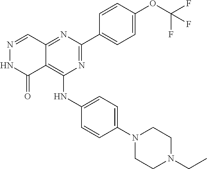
N1=C(C2=CC=C(OC(F)(F)F)C=C2)N=C2C(=C1NC1=CC=C(N3CCN(CC)CC3)C=C1)C(=O)NN=C2
